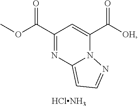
C1(C(OC)=O)=NC2=CC=NN2C(C([OH])=O)=C1.[HClNH3]
